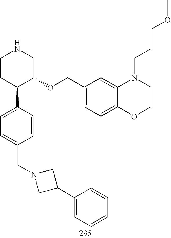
C1CC(C2=CC=C(CN3CC(C4=CC=CC=C4)C3)C=C2)C(OCC2=CC=C3C(=C2)N(CCCOC)CCO3)CN1
